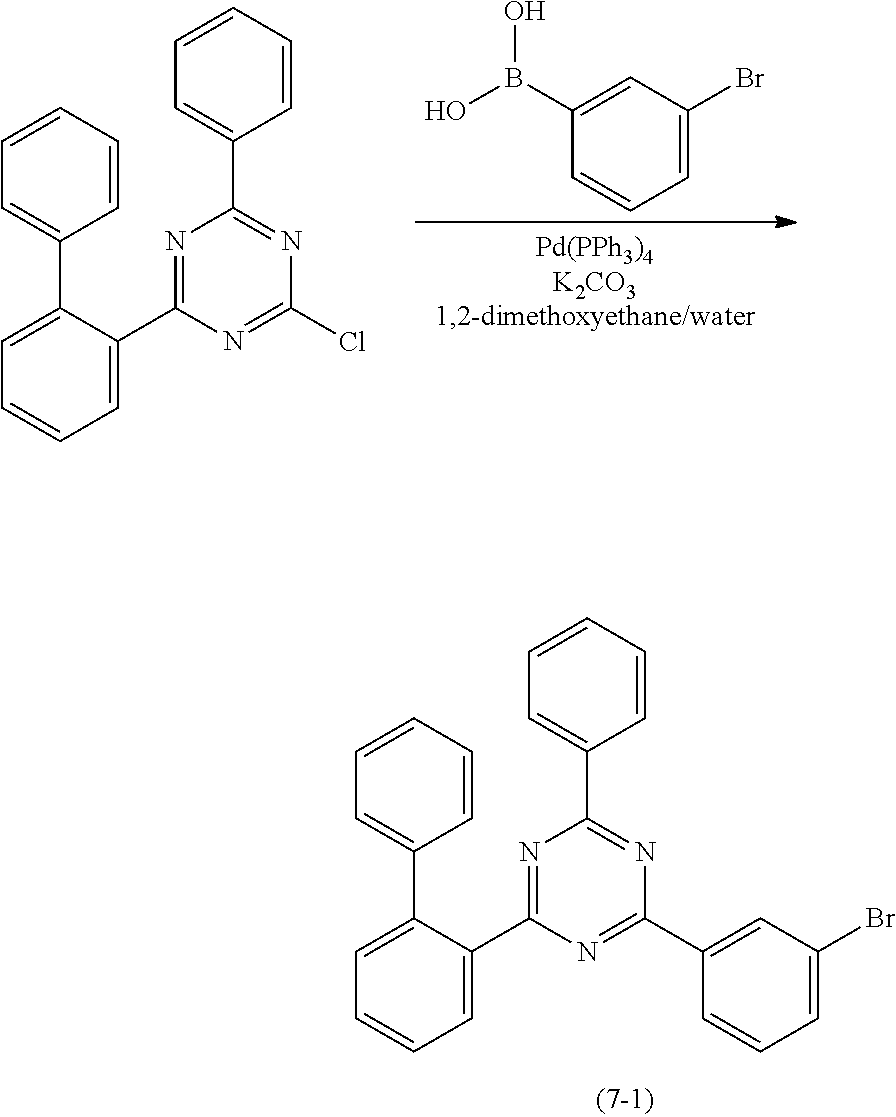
C1(B(O)O)=CC(Br)=CC=C1.C1=CC=C(C2=NC(C3=CC=CC=C3)=NC(Cl)=N2)C(C2=CC=CC=C2)=C1.C1=CC=C(C2=NC(C3=CC=CC=C3)=NC(C3=CC(Br)=CC=C3)=N2)C(C2=CC=CC=C2)=C1
